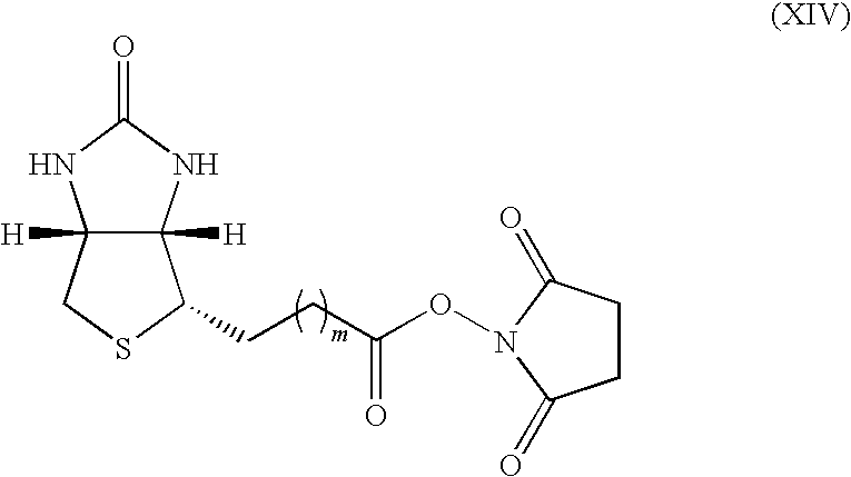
C1CC(=O)N(OC(CCC2C3([H])C([H])(NC(=O)N3)CS2)=O)C1=O
